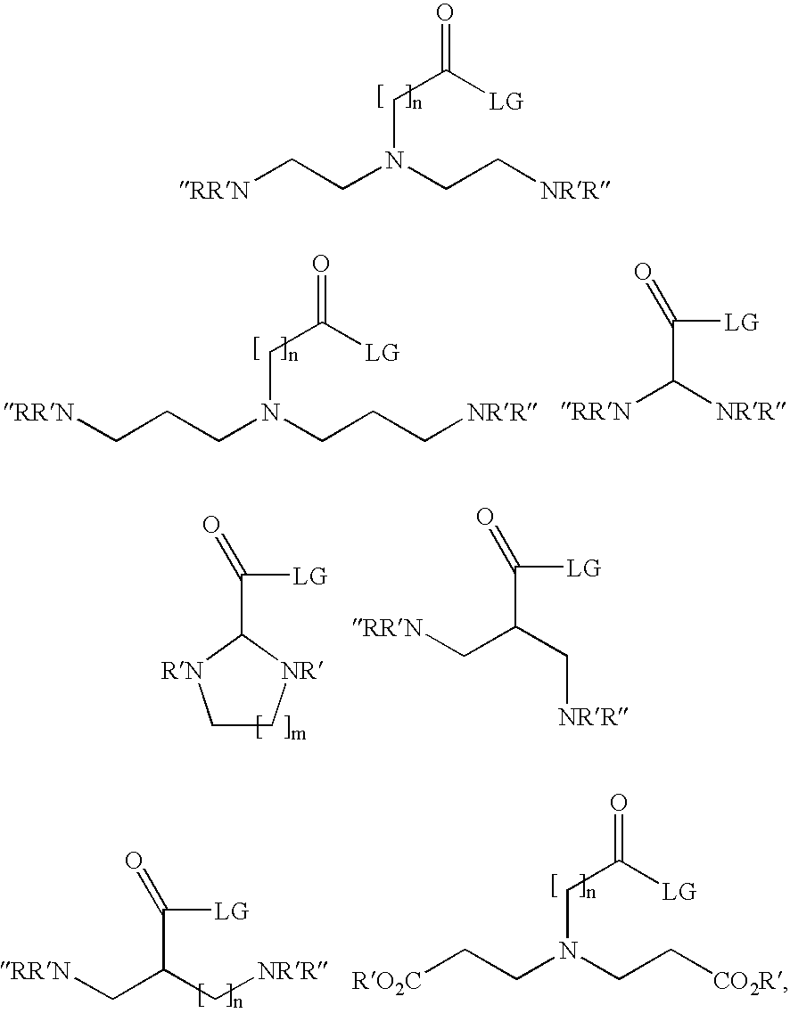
[RRN]CCN(CC[NRR])CC(=O)[LG].C(CN(CCC[NRR])CC(=O)[LG])C[RRN].C(C([NRR])[RRN])([LG])=O.C(C1[RN]CC[NR]1)([LG])=O.C(C(C[NRR])C[RRN])([LG])=O.C(C(C[NRR])C[RRN])([LG])=O.[RO2C]CCN(CC[CO2R])CC(=O)[LG]
